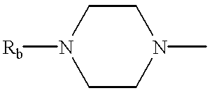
[Rb]N1CCN(C)CC1
